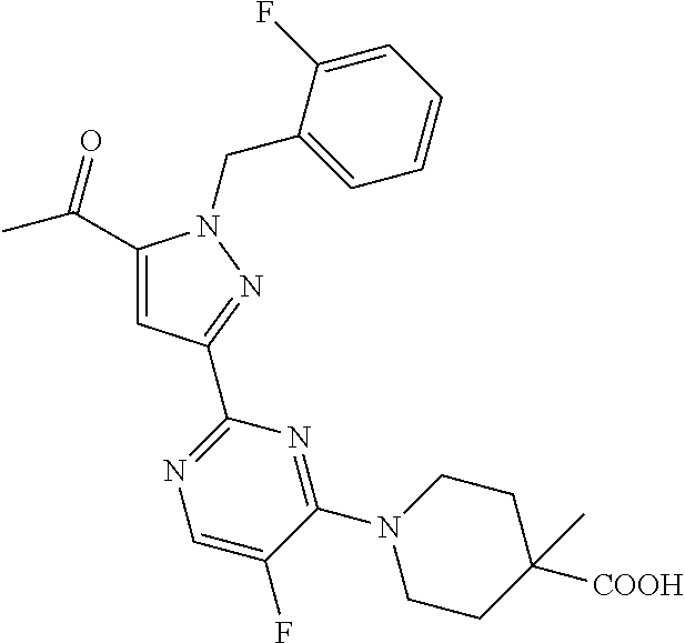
C1(C(C)=O)=CC(C2=NC=C(F)C(N3CCC([COOH])(C)CC3)=N2)=NN1CC1=CC=CC=C1F
